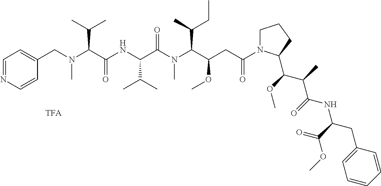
C1=NC=CC(CN(C(C(NC(C(N(C(C(CC(N2CCCC2C(C(C(NC(CC2=CC=CC=C2)C(=O)OC)=O)C)OC)=O)OC)C(C)CC)C)=O)C(C)C)=O)C(C)C)C)=C1
